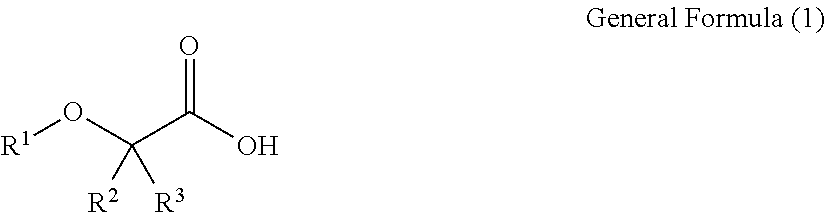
O=C(O)C(O[R1])([R2])[R3]
